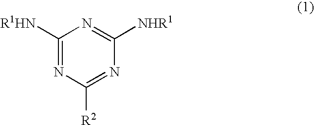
C1([R1HN])=NC([R2])=NC([NHR1])=N1
